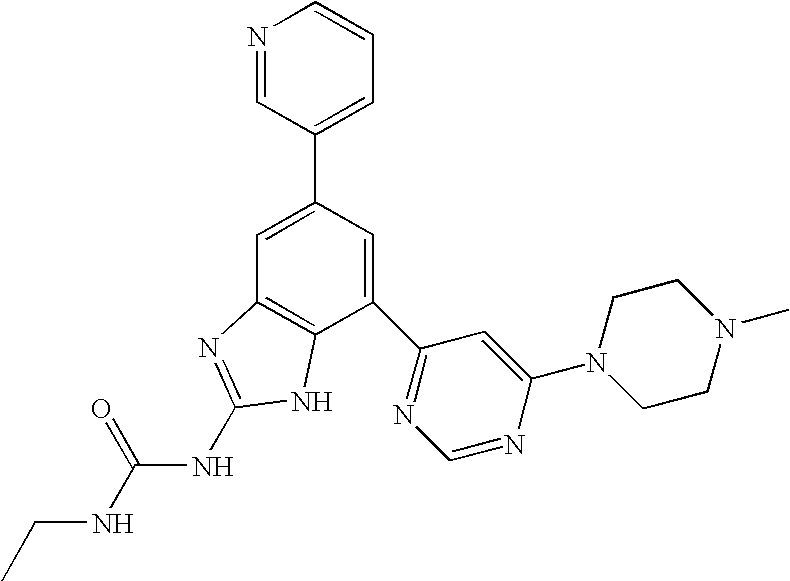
N1=CC(C2=CC3=C(C(C4=NC=NC(N5CCN(C)CC5)=C4)=C2)NC(NC(NCC)=O)=N3)=CC=C1
